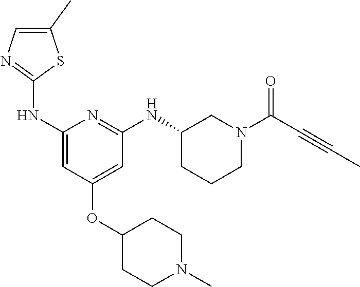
C1(NC2=NC=C(C)S2)=CC(OC2CCN(C)CC2)=CC(NC2CCCN(C(C#CC)=O)C2)=N1
